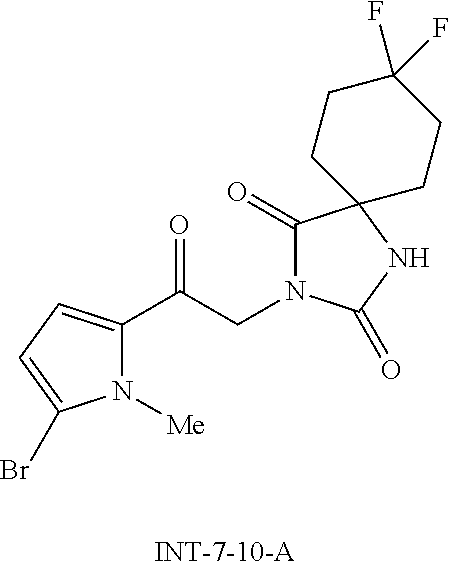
N1([Me])C(C(CN2C(=O)C3(NC2=O)CCC(F)(F)CC3)=O)=CC=C1Br
